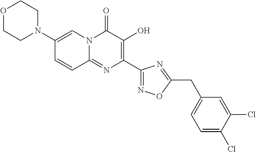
O1CCN(C2=CN3C(=NC(C4=NOC(CC5=CC=C(Cl)C(Cl)=C5)=N4)=C(O)C3=O)C=C2)CC1
